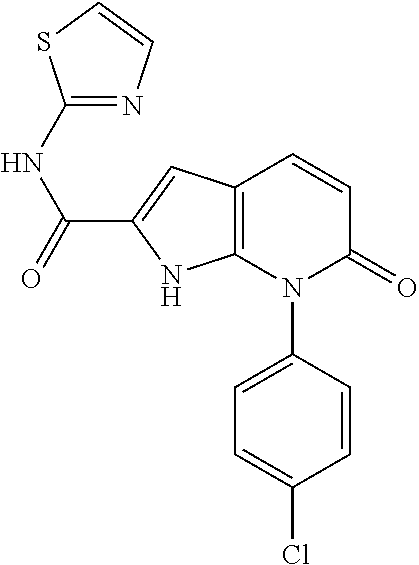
C12=C(N(C3=CC=C(Cl)C=C3)C(=O)C=C1)NC(C(=O)NC1=NC=CS1)=C2
